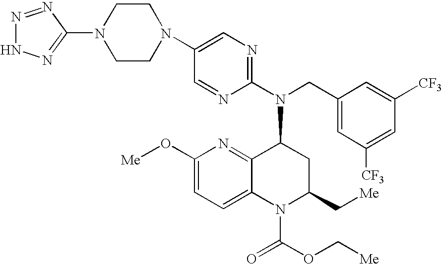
C1(N2CCN(C3=NNN=N3)CC2)=CN=C(N(CC2=CC([CF3])=CC([CF3])=C2)C2C3=NC(O[Me])=CC=C3N(C(=O)OC[Me])C(C[Me])C2)N=C1
